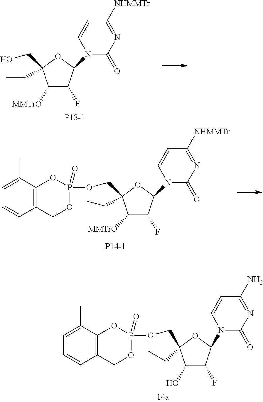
N1(C2C(F)C([MMTrO])C(CO)(CC)O2)C(=O)N=C([NHMMTr])C=C1.[P13-1].N1(C2C(F)C([MMTrO])C(COP3(=O)OC4=C(CO3)C=CC=C4C)(CC)O2)C(=O)N=C([NHMMTr])C=C1.[P14-1].P1(OCC2(CC)C(O)C(F)C(N3C(=O)N=C(N)C=C3)O2)(=O)OC2=C(CO1)C=CC=C2C
